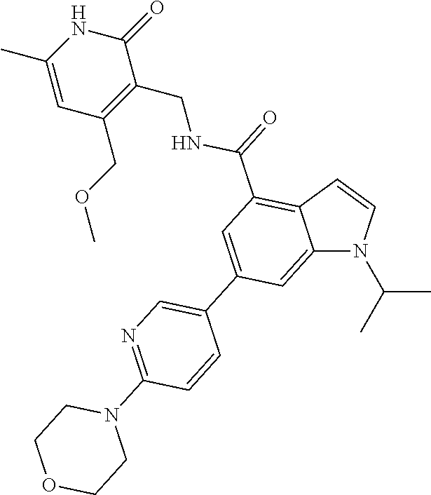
C12=CC(C3=CN=C(N4CCOCC4)C=C3)=CC(C(NCC3=C(COC)C=C(C)NC3=O)=O)=C1C=CN2C(C)C
